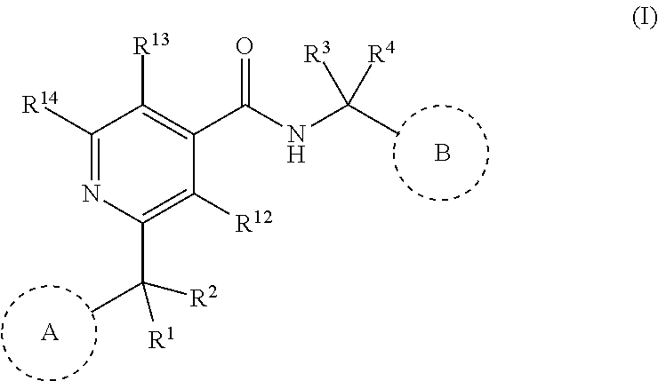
C1([R14])=NC(C(C)([R2])[R1])=C([R12])C(C(NC(C)([R3])[R4])=O)=C1[R13].[A].B
